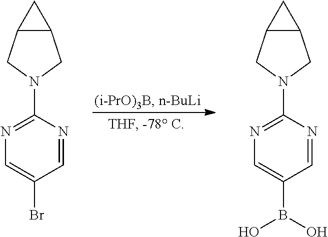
C12C(CN(C3=NC=C(Br)C=N3)C1)C2.C12C(CN(C3=NC=C(B(O)O)C=N3)C1)C2
